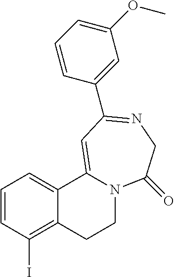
C1=CC(I)=C2C(=C1)C1=CC(C3=CC(OC)=CC=C3)=NCC(=O)N1CC2
